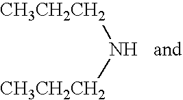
[CH3CH2CH2]N[CH3CH2CH2]
